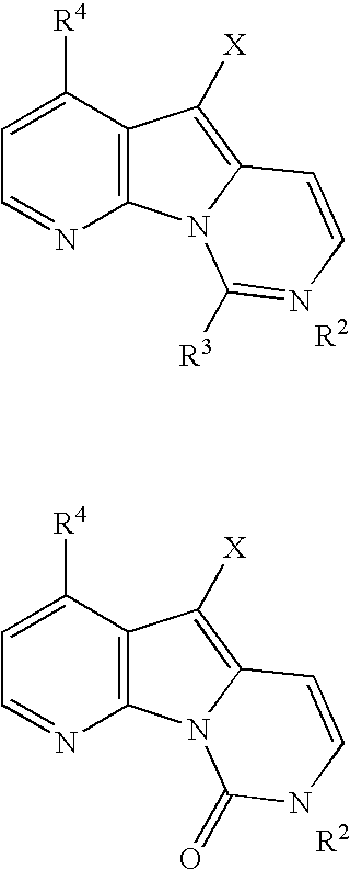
C1=C([R4])C2=C(N=C1)N1C(=C2[X])C=CN=C1[R3].C1=C([R4])C2=C(N=C1)N1C(=C2[X])C=CNC1=O
